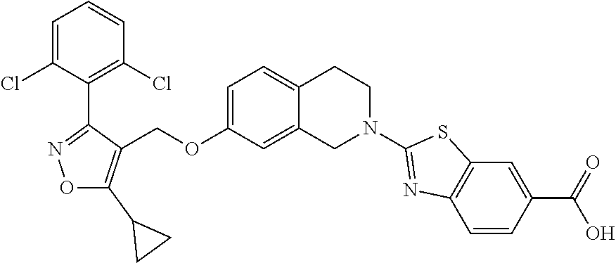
C1=C(Cl)C(C2=NOC(C3CC3)=C2COC2=CC=C3C(=C2)CN(C2=NC4=C(C=C(C(=O)O)C=C4)S2)CC3)=C(Cl)C=C1
